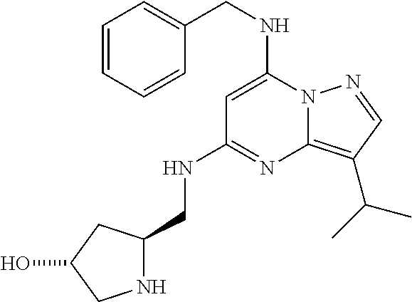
C(NC1=CC(NCC2NCC(O)C2)=NC2=C(C(C)C)C=NN12)C1=CC=CC=C1
